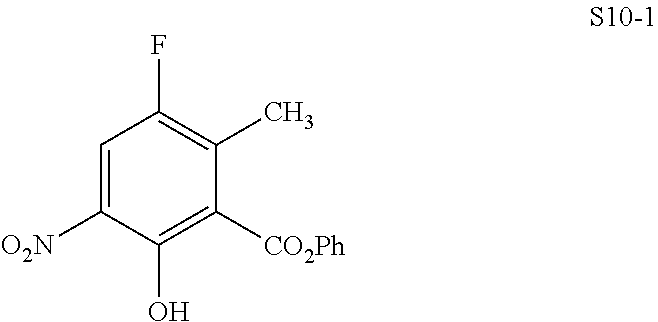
C1=C([O2N])C(O)=C([CO2Ph])C(C)=C1F
